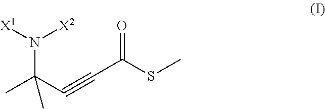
N(C(C#CC(SC)=O)(C)C)([X1])[X2]
